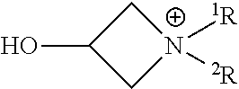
C1C(O)C[N+]1([1R])[2R]
